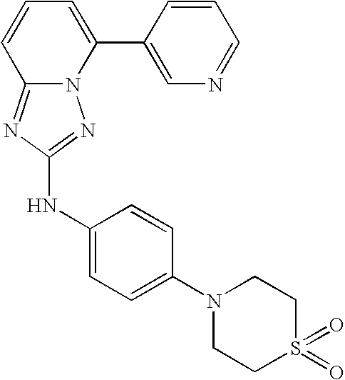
N12C(=NC(NC3=CC=C(N4CCS(=O)(=O)CC4)C=C3)=N1)C=CC=C2C1=CN=CC=C1
